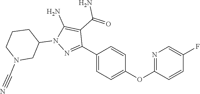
C1=C(C2=NN(C3CCCN(C#N)C3)C(N)=C2C(=O)N)C=CC(OC2=NC=C(F)C=C2)=C1
